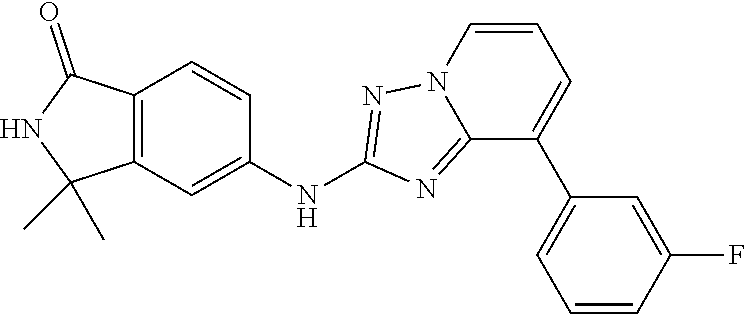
C12=C(C=C(NC3=NN4C(=N3)C(C3=CC=CC(F)=C3)=CC=C4)C=C1)C(C)(C)NC2=O
